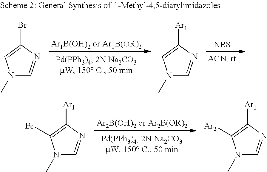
[NBS].N1(C)C=NC(Br)=C1.N1(C)C=NC([Ar1])=C1.N1(C)C=NC([Ar1])=C1Br.N1(C)C=NC([Ar1])=C1[Ar2]
